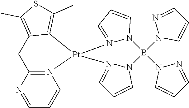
C1=NC2=N(C=C1)[Pt]1(C3=C(C)SC(C)=C3C2)N2=CC=CN2B(N2C=CC=N2)(N2C=CC=N2)N2N1=CC=C2
